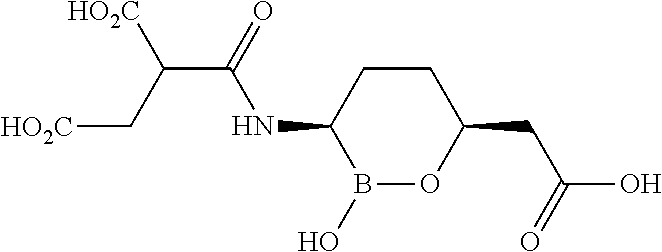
C1CC(NC(C([HO2C])C[HO2C])=O)B(O)OC1CC(O)=O
